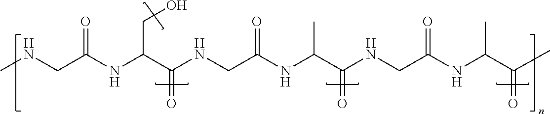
CNCC(NC(C(NCC(NC(C(NCC(NC(C(C)=O)C)=O)=O)C)=O)=O)CO)=O
